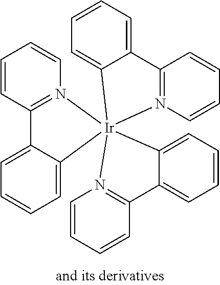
C1=CC=C2C(=C1)[Ir]13(N4=C2C=CC=C4)(N2=C(C=CC=C2)C2=CC=CC=C21)N1=C(C2=CC=CC=C23)C=CC=C1
